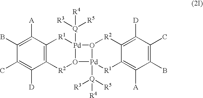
C1([A])=C(B)C(C)=C([D])C2=C1[R1][Pd]1([Q]([R4])([R3])[R5])O([R2]2)[Pd]2([Q]([R4])([R5])[R3])O1[R2]C1=C([D])C(C)=C(B)C([A])=C1[R1]2
